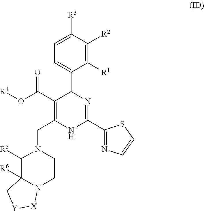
C1([R1])=C([R2])C([R3])=CC=C1C1C(C(O[R4])=O)=C(CN2C([R5])C3([R6])N(CC2)[X][Y]C3)NC(C2=NC=CS2)=N1
